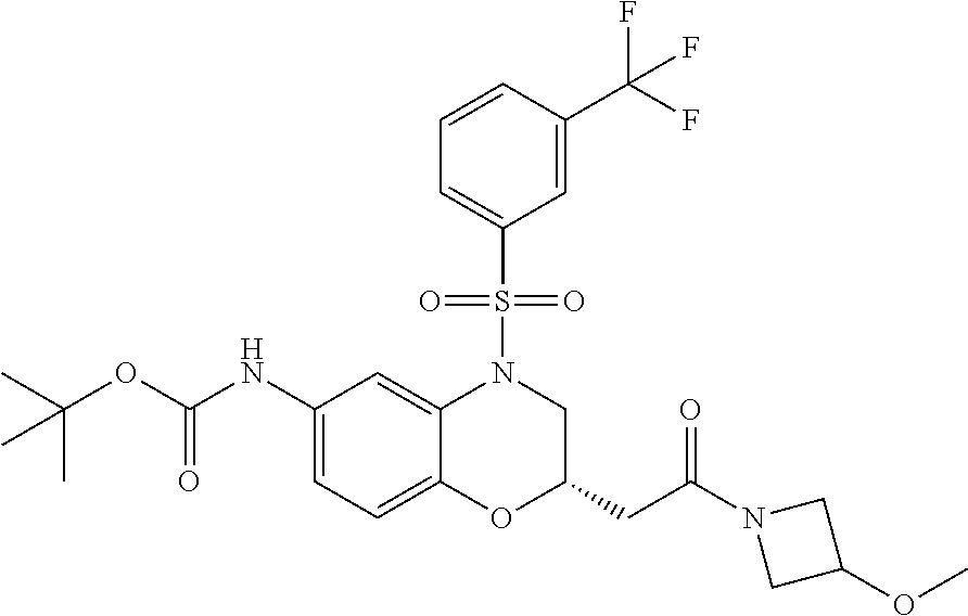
C1(NC(OC(C)(C)C)=O)=CC=C2C(=C1)N(S(C1=CC=CC(C(F)(F)F)=C1)(=O)=O)CC(CC(=O)N1CC(OC)C1)O2
